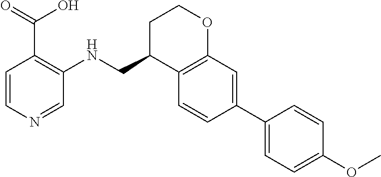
C1=CN=CC(NCC2C3=C(OCC2)C=C(C2=CC=C(OC)C=C2)C=C3)=C1C(=O)O
